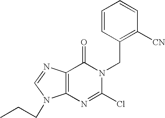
C12=C(N=CN1CCC)C(=O)N(CC1=C([CN])C=CC=C1)C(Cl)=N2
